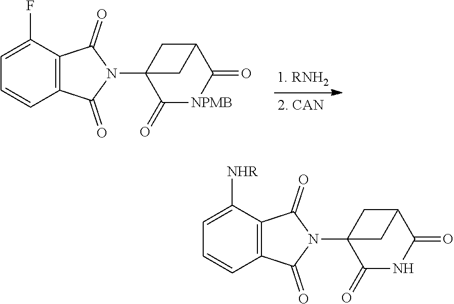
C12=C(C(=O)N(C34C(=O)[NPMB]C(=O)C(C3)C4)C1=O)C(F)=CC=C2.C12=C(C(=O)N(C34C(=O)NC(=O)C(C3)C4)C1=O)C([NHR])=CC=C2
